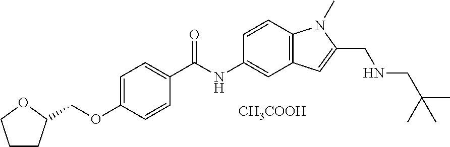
C1=C(OCC2CCCO2)C=CC(C(NC2=CC3=C(C=C2)N(C)C(CNCC(C)(C)C)=C3)=O)=C1.[CH3COOH]
